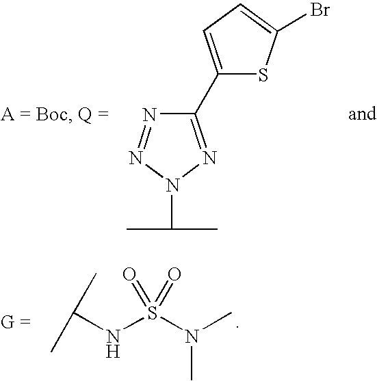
C(NS(N(C)C)(=O)=O)(C)C.N1=NN(C(C)C)N=C1C1=CC=C(Br)S1
